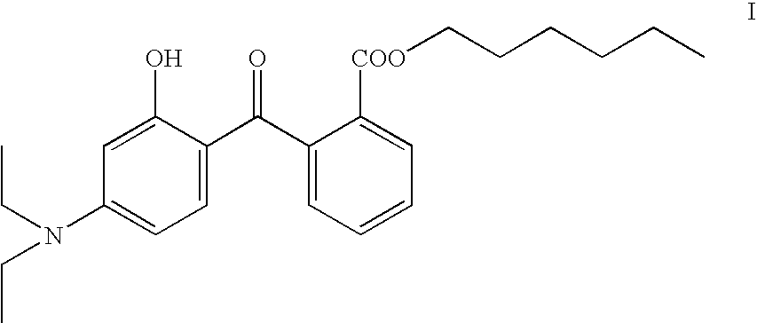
C1(O)=CC(N(CC)CC)=CC=C1C(C1=CC=CC=C1[COO]CCCCCC)=O
